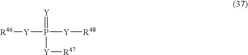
[R46][Y]P([Y][R48])(=[Y])[Y][R47]
